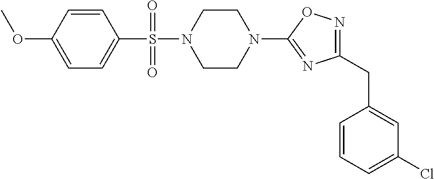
N1=C(CC2=CC(Cl)=CC=C2)N=C(N2CCN(S(=O)(C3=CC=C(OC)C=C3)=O)CC2)O1
